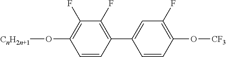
C1=CC(C2=CC(F)=C(O[CF3])C=C2)=C(F)C(F)=C1O[CnH2n+1]
